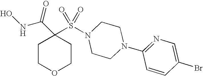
ONC(C1(S(N2CCN(C3=NC=C(Br)C=C3)CC2)(=O)=O)CCOCC1)=O
